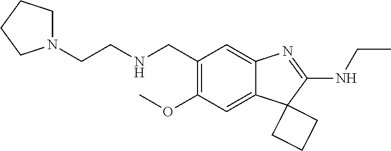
N(CC1=C(OC)C=C2C(=C1)N=C(NCC)C21CCC1)CCN1CCCC1
